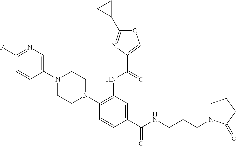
C1(C(NCCCN2CCCC2=O)=O)=CC(NC(=O)C2=COC(C3CC3)=N2)=C(N2CCN(C3=CN=C(F)C=C3)CC2)C=C1
